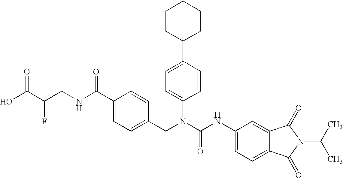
OC(C(CNC(C1=CC=C(CN(C(NC2=CC=C3C(=C2)C(=O)N(C(C)C)C3=O)=O)C2=CC=C(C3CCCCC3)C=C2)C=C1)=O)F)=O
